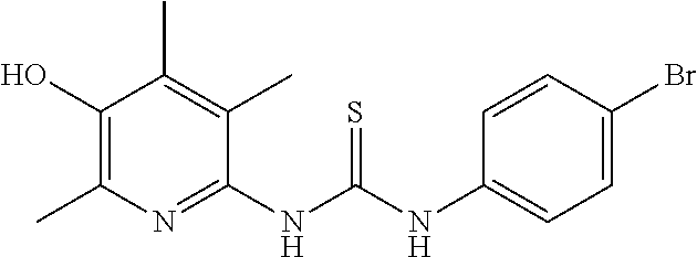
C1(NC(NC2=CC=C(Br)C=C2)=S)=NC(C)=C(O)C(C)=C1C
